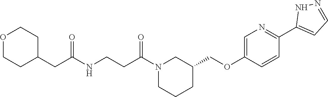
C1CC(COC2=CN=C(C3=CC=NN3)C=C2)CN(C(CCNC(CC2CCOCC2)=O)=O)C1
